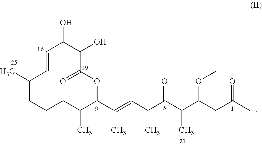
C1(C)CCCC(C)C(C(=CC(C(C(C(CC(=O)C)OC)C)=O)C)C)OC(=O)C(O)C(O)C=C1
